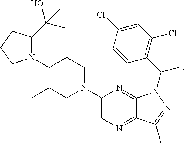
N1(C2C(C)CN(C3=CN=C4C(=N3)N(C(C3=C(Cl)C=C(Cl)C=C3)C)N=C4C)CC2)C(C(C)(O)C)CCC1
